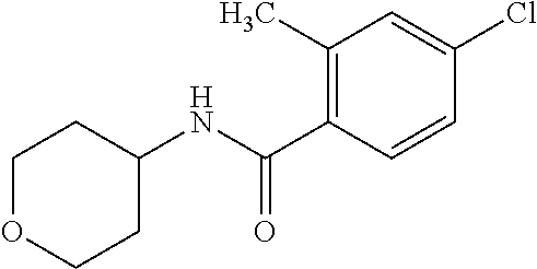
C1OCCC(NC(=O)C2=C(C)C=C(Cl)C=C2)C1
